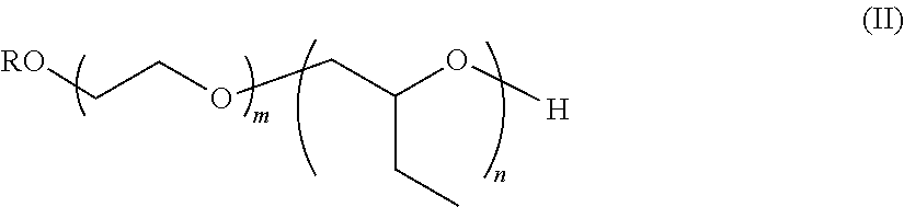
[RO]CCOCC(O[H])CC
